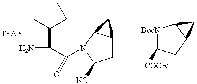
C(C(N)C(=O)N1C2C(CC1[NC])C2)(C)CC.[BocN]1C([COOEt])CC2C1C2
